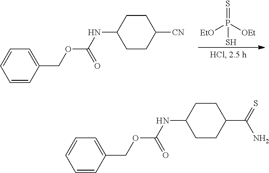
C1=CC(COC(NC2CCC([CN])CC2)=O)=CC=C1.[EtO]P([OEt])(=S)S.C1=CC(COC(NC2CCC(C(=S)N)CC2)=O)=CC=C1
